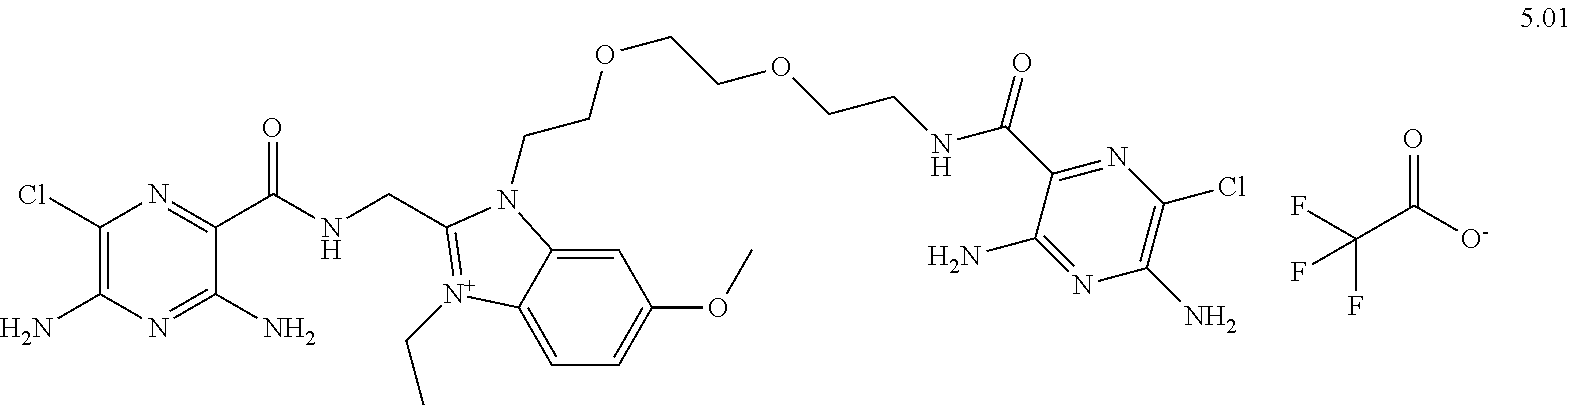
C1(Cl)=C(N)N=C(N)C(C(NCC2=[N+](CC)C3=CC=C(OC)C=C3N2CCOCCOCCNC(C2=NC(Cl)=C(N)N=C2N)=O)=O)=N1.O=C([O-])C(F)(F)F
